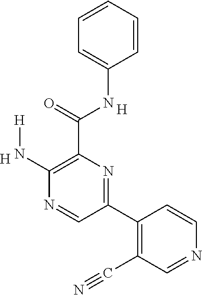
C1=CC=CC=C1NC(C1=C(N[H])N=CC(C2=C(C#N)C=NC=C2)=N1)=O.[H].[H]
